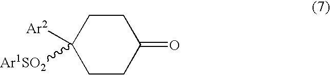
C1CC(=O)CCC1([Ar1SO2])[Ar2]
